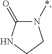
N1(*)C(=O)NCC1
